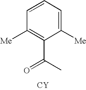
C1=CC=C([Me])C(C(C)=O)=C1[Me].[CY]
